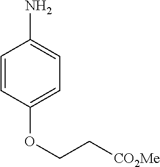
C1=CC(OCC[CO2Me])=CC=C1N
